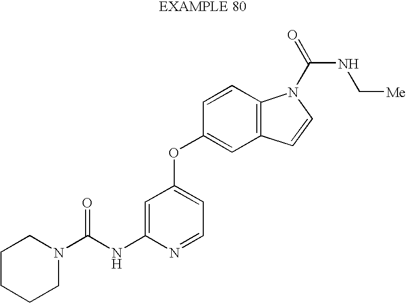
C1CCCN(C(NC2=CC(OC3=CC4=C(C=C3)N(C(NC[Me])=O)C=C4)=CC=N2)=O)C1
